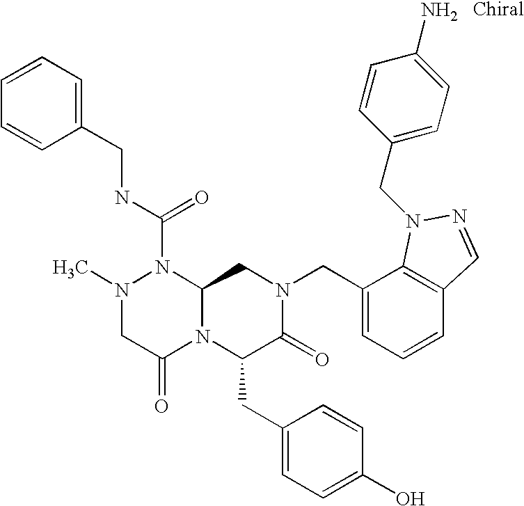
N1(C(NCC2=CC=CC=C2)=O)N(C)CC(=O)N2C1CN(CC1=CC=CC3=C1N(CC1=CC=C(N)C=C1)N=C3)C(=O)C2CC1=CC=C(O)C=C1
